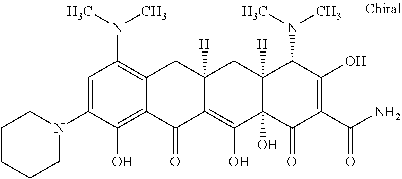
C12([H])C(O)(C(=O)C(C(N)=O)=C(O)C1N(C)C)C(O)=C1C([H])(C2)CC2=C(N(C)C)C=C(N3CCCCC3)C(O)=C2C1=O
